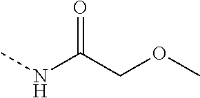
C(C(NC)=O)OC
